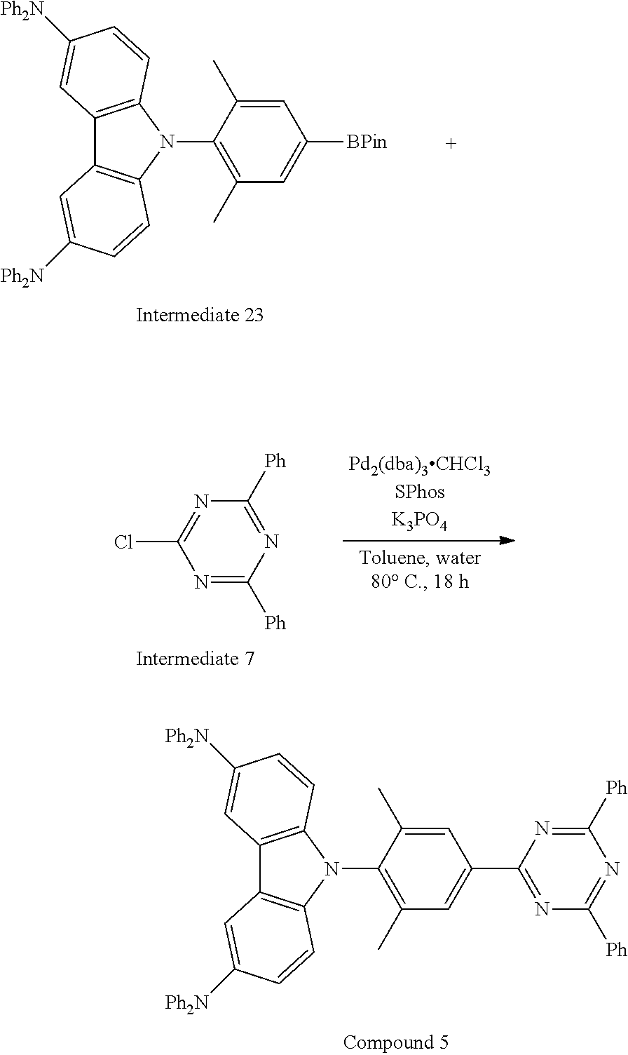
C12=C(N(C3=C(C)C=C([BPin])C=C3C)C3=C1C=C([Ph2N])C=C3)C=CC([Ph2N])=C2.N1=C([Ph])N=C([Ph])N=C1Cl.C12=C(N(C3=C(C)C=C(C4=NC([Ph])=NC([Ph])=N4)C=C3C)C3=C1C=C([Ph2N])C=C3)C=CC([Ph2N])=C2
